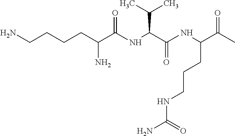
NCCCCC(C(NC(C(NC(C(C)=O)CCCNC(N)=O)=O)C(C)C)=O)N
